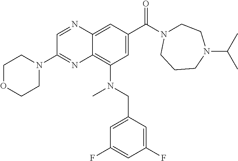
C12=C(N(CC3=CC(F)=CC(F)=C3)C)C=C(C(=O)N3CCN(C(C)C)CCC3)C=C1N=CC(N1CCOCC1)=N2
